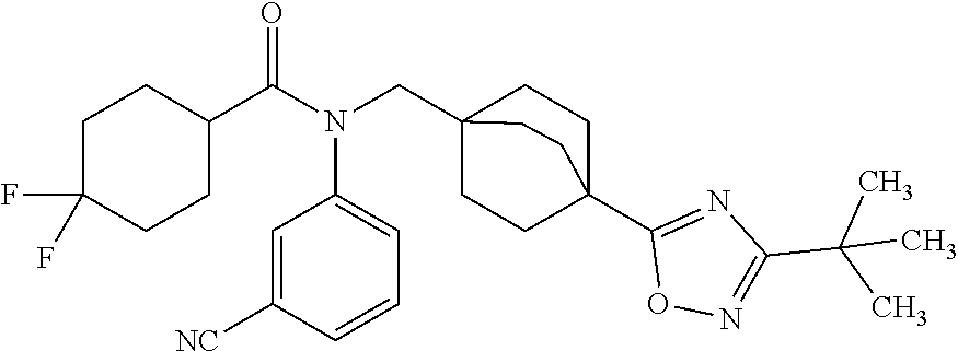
C1(C(N(CC23CCC(C4=NC(C(C)(C)C)=NO4)(CC2)CC3)C2=CC=CC([NC])=C2)=O)CCC(F)(F)CC1
